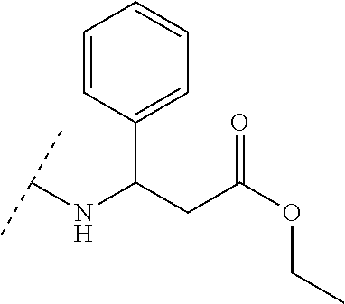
C1(C(CC(OCC)=O)NC(C)C)=CC=CC=C1
